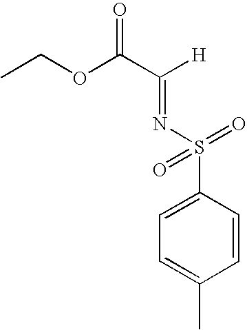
CCOC(C([H])=NS(C1=CC=C(C)C=C1)(=O)=O)=O
